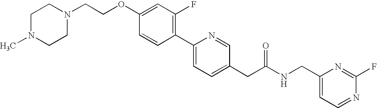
C1=CC(C2=CC=C(CC(NCC3=CC=NC(F)=N3)=O)C=N2)=C(F)C=C1OCCN1CCN(C)CC1
